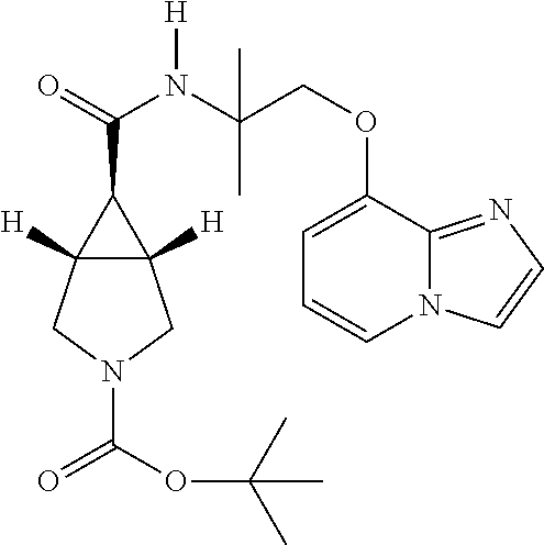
C12([H])C([H])(CN(C(=O)OC(C)(C)C)C1)C2C(=O)N([H])C(C)(COC1=CC=CN2C1=NC=C2)C
